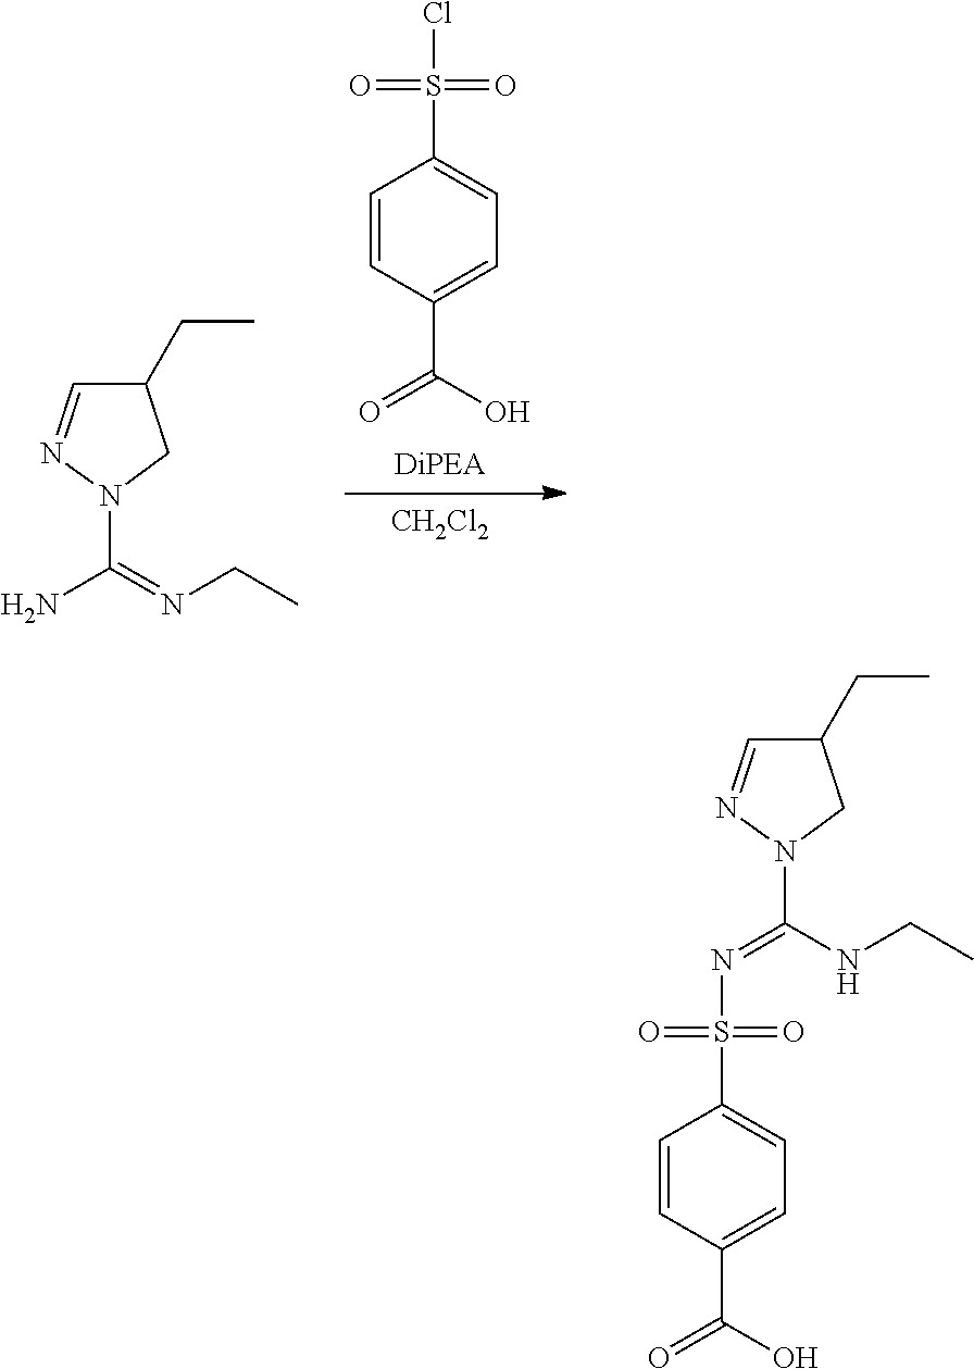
NC(=NCC)N1CC(CC)C=N1.C(C1=CC=C(S(=O)(=O)Cl)C=C1)(O)=O.[CH2Cl2].C(NCC)(N1CC(CC)C=N1)=NS(C1=CC=C(C(=O)O)C=C1)(=O)=O
